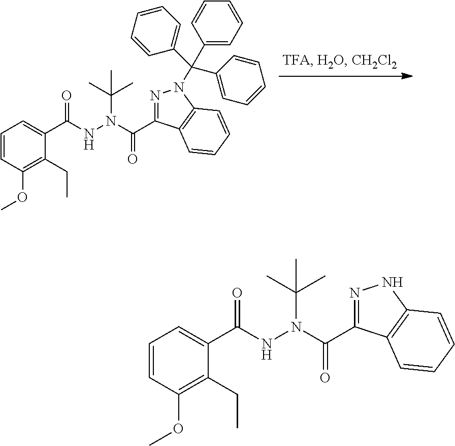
N1=C(C(N(NC(=O)C2=CC=CC(OC)=C2CC)C(C)(C)C)=O)C2=C(N1C(C1=CC=CC=C1)(C1=CC=CC=C1)C1=CC=CC=C1)C=CC=C2.N1=C(C(N(NC(=O)C2=CC=CC(OC)=C2CC)C(C)(C)C)=O)C2=C(N1)C=CC=C2
